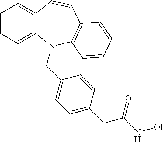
C1=CC=C2C(=C1)C=CC1=C(N2CC2=CC=C(CC(=O)NO)C=C2)C=CC=C1
